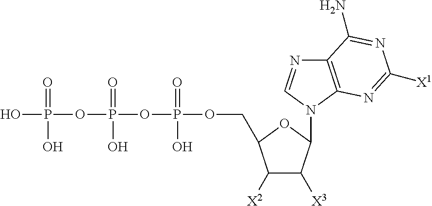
OP(OP(O)(=O)OP(=O)(O)OCC1C([X2])C([X3])C(N2C=NC3=C2N=C([X1])N=C3N)O1)(=O)O
